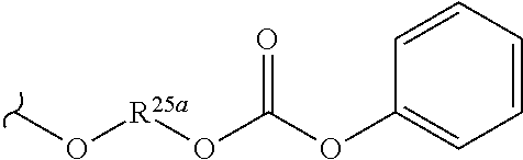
CO[R25a]OC(OC1=CC=CC=C1)=O
